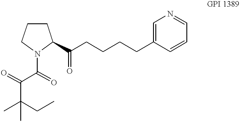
C(C(=O)N1CCCC1C(CCCCC1=CN=CC=C1)=O)(C(C)(CC)C)=O
